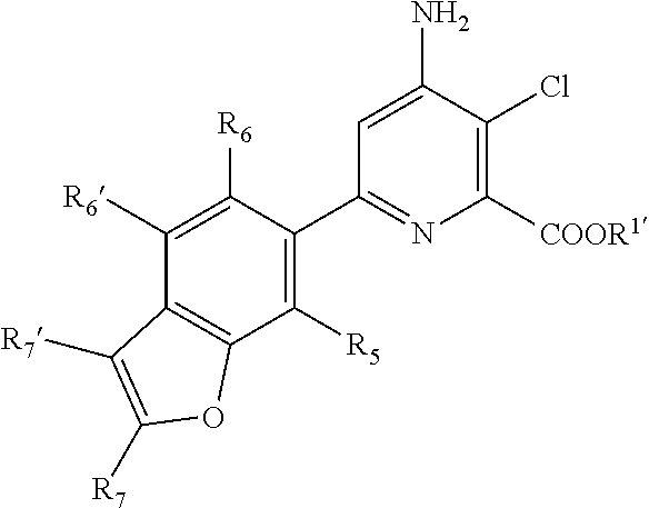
C1([R5])=C(C2=NC([COOR1])=C(Cl)C(N)=C2)C([R6])=C([R6])C2=C1OC([R7])=C2[R7]
